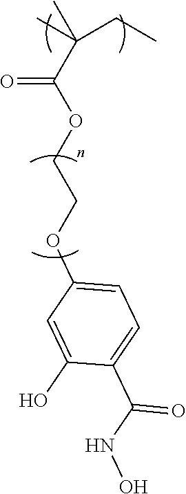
CC(CC)(C)C(OCCOC1=CC=C(C(NO)=O)C(O)=C1)=O
